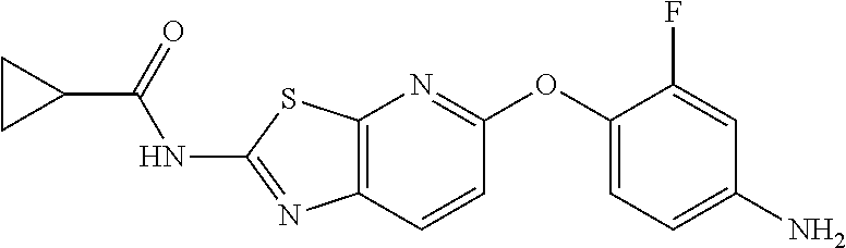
C12=C(C=CC(OC3=CC=C(N)C=C3F)=N1)N=C(NC(C1CC1)=O)S2
